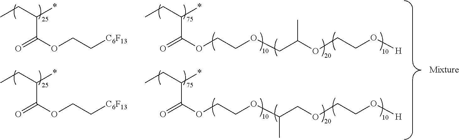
CCC(*)C(OCC[C6F13])=O.CCC(*)C(OCCOCC(OCCO[H])C)=O.CCC(*)C(OCC[C6F13])=O.CCC(*)C(OCCOC(COCCO[H])C)=O
